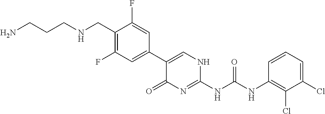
NCCCNCC1=C(F)C=C(C2=CNC(NC(NC3=C(Cl)C(Cl)=CC=C3)=O)=NC2=O)C=C1F
